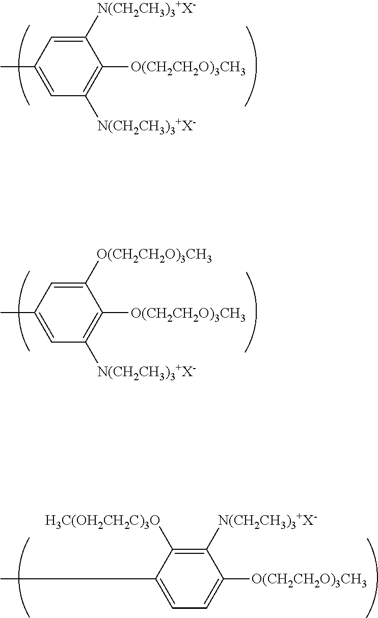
C1([N(CH2CH3)3+X-])=CC(C)=CC([N(CH2CH3)3+X-])=C1[O(CH2CH2O)3CH3].C1([O(CH2CH2O)3CH3])=CC(C)=CC([N(CH2CH3)3+X-])=C1[O(CH2CH2O)3CH3].C1([N(CH2CH3)3+X-])=C([H3C(OH2CH2C)3O])C(C)=CC=C1[O(CH2CH2O)3CH3]
